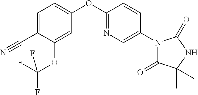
C1(OC2=CC=C(C#N)C(OC(F)(F)F)=C2)=NC=C(N2C(=O)C(C)(C)NC2=O)C=C1
